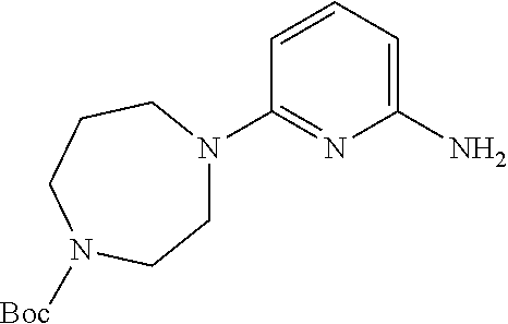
C1(N2CCN([Boc])CCC2)=NC(N)=CC=C1
